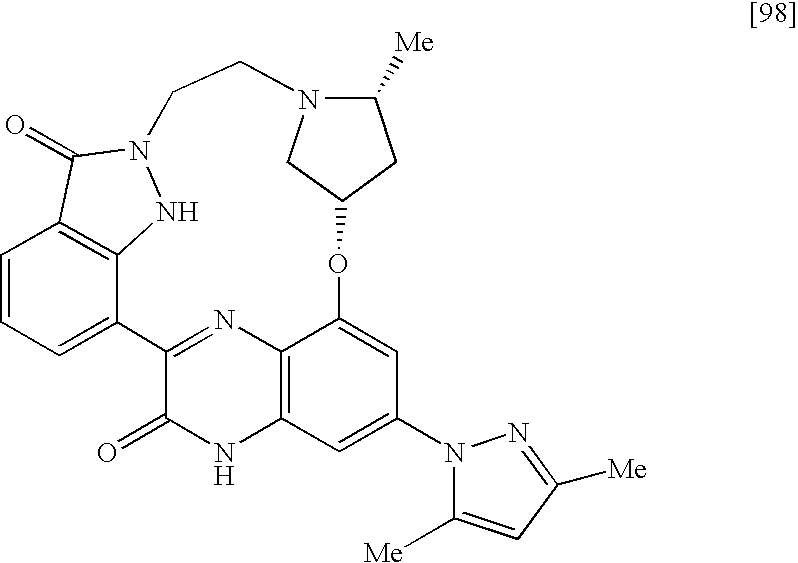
C1=CC=C2C3=C1C(=O)N(N3)CCN1C([Me])CC(OC3=CC(N4C([Me])=CC([Me])=N4)=CC4=C3N=C2C(=O)N4)C1
